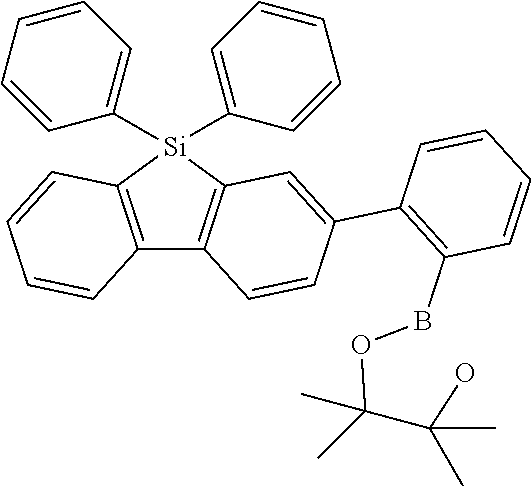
C12=C([Si](C3=CC=CC=C3)(C3=CC=CC=C3)C3=C1C=CC(C1=C(BOC(C(O)(C)C)(C)C)C=CC=C1)=C3)C=CC=C2
